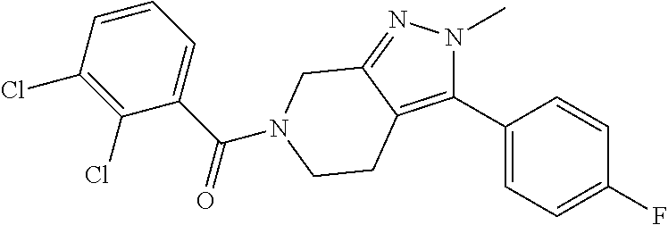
C1(C2=C3C(=NN2C)CN(C(C2=CC=CC(Cl)=C2Cl)=O)CC3)=CC=C(F)C=C1
